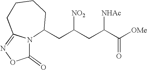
N12C(CC(CC(C([OMe])=O)[NHAc])[NO2])CCCCC1=NOC2=O
